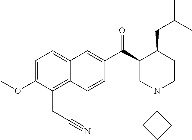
C1=C(OC)C(CC#N)=C2C(=C1)C=C(C(C1CN(C3CCC3)CCC1CC(C)C)=O)C=C2
